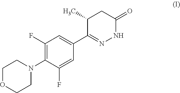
C1(F)=C(N2CCOCC2)C(F)=CC(C2=NNC(=O)CC2C)=C1
